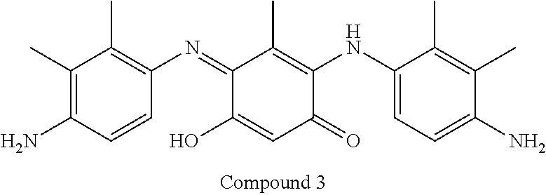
C1(C)=C(N)C=CC(N=C2C(O)=CC(=O)C(NC3=CC=C(N)C(C)=C3C)=C2C)=C1C
